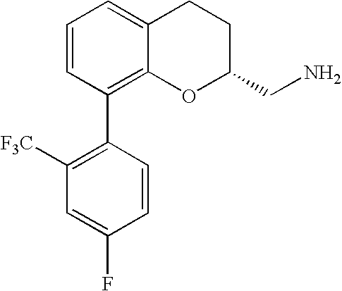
C1=CC(C2=C([F3C])C=C(F)C=C2)=C2C(=C1)CCC(CN)O2
